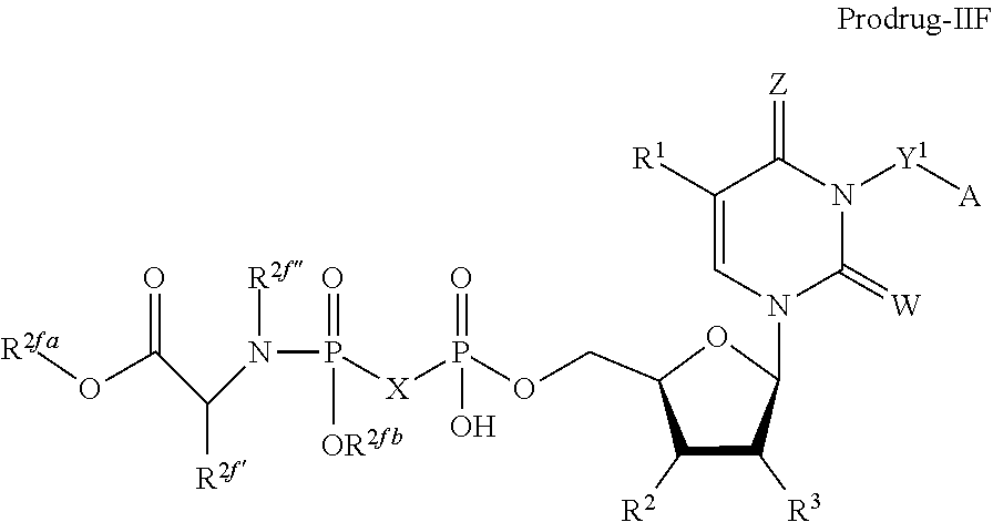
P([X]P(OCC1C([R2])C([R3])C(N2C=C([R1])C(=[Z])N([Y1][A])C2=[W])O1)(=O)O)(=O)([OR2fb])N([R2f])C(C(O[R2fa])=O)[R2f]
